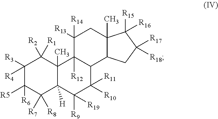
C1([R3])([R4])C([R5])([R6])C([R7])([R8])C2([H])C(C)(C1([R2])[R1])C1([R12])C(C([R11])([R10])C2([R9])[R19])C2C(C)(CC1([R13])[R14])C([R15])([R16])C([R17])([R18])C2
